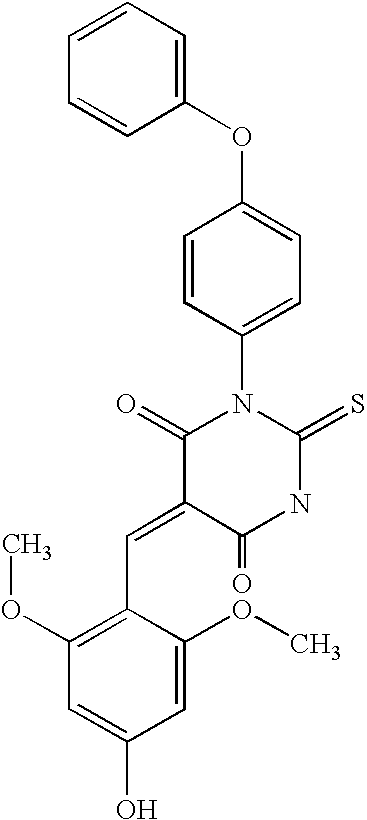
C1(OC2=CC=C(N3C(=O)C(=CC4=C(OC)C=C(O)C=C4OC)C(=O)NC3=S)C=C2)=CC=CC=C1
